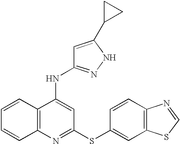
C12=C(C(NC3=NNC(C4CC4)=C3)=CC(SC3=CC4=C(C=C3)N=CS4)=N1)C=CC=C2
